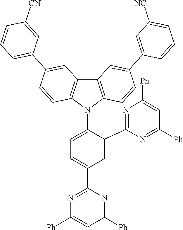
C1=C(C2=NC([Ph])=CC([Ph])=N2)C(N2C3=C(C4=C2C=CC(C2=CC=CC([CN])=C2)=C4)C=C(C2=CC([NC])=CC=C2)C=C3)=CC=C1C1=NC([Ph])=CC([Ph])=N1
